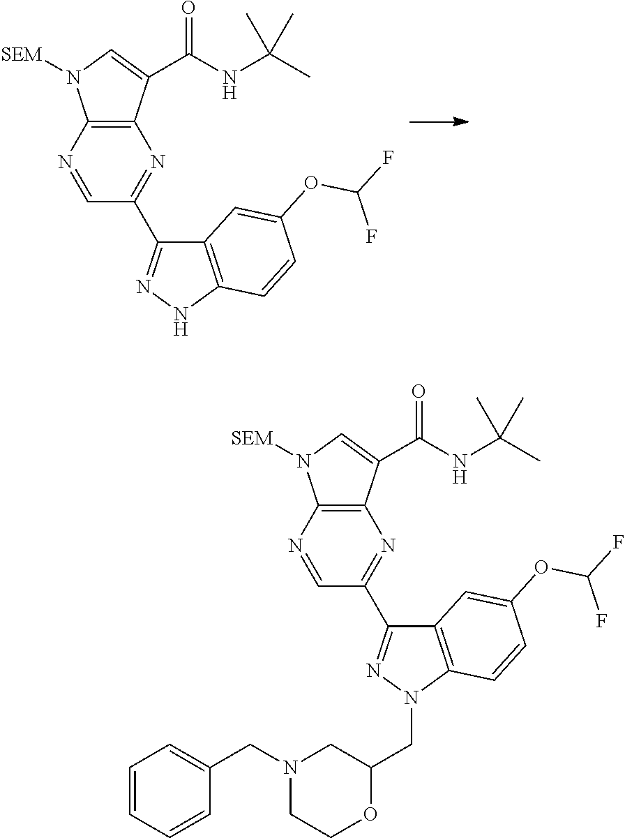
C12=C(C(C(NC(C)(C)C)=O)=CN1[SEM])N=C(C1=NNC3=C1C=C(OC(F)F)C=C3)C=N2.C12=C(C(C(NC(C)(C)C)=O)=CN1[SEM])N=C(C1=NN(CC3CN(CC4=CC=CC=C4)CCO3)C3=C1C=C(OC(F)F)C=C3)C=N2
